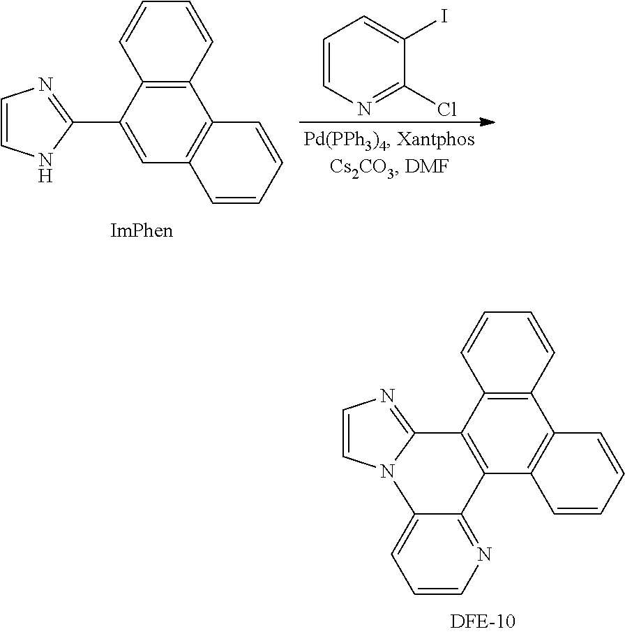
C1=CNC(C2=CC3=C(C4=C2C=CC=C4)C=CC=C3)=N1.C1=CN=C(Cl)C(I)=C1.C1=CN2C(=N1)C1=C(C3=C(C4=C1C=CC=C4)C=CC=C3)C1=NC=CC=C21
